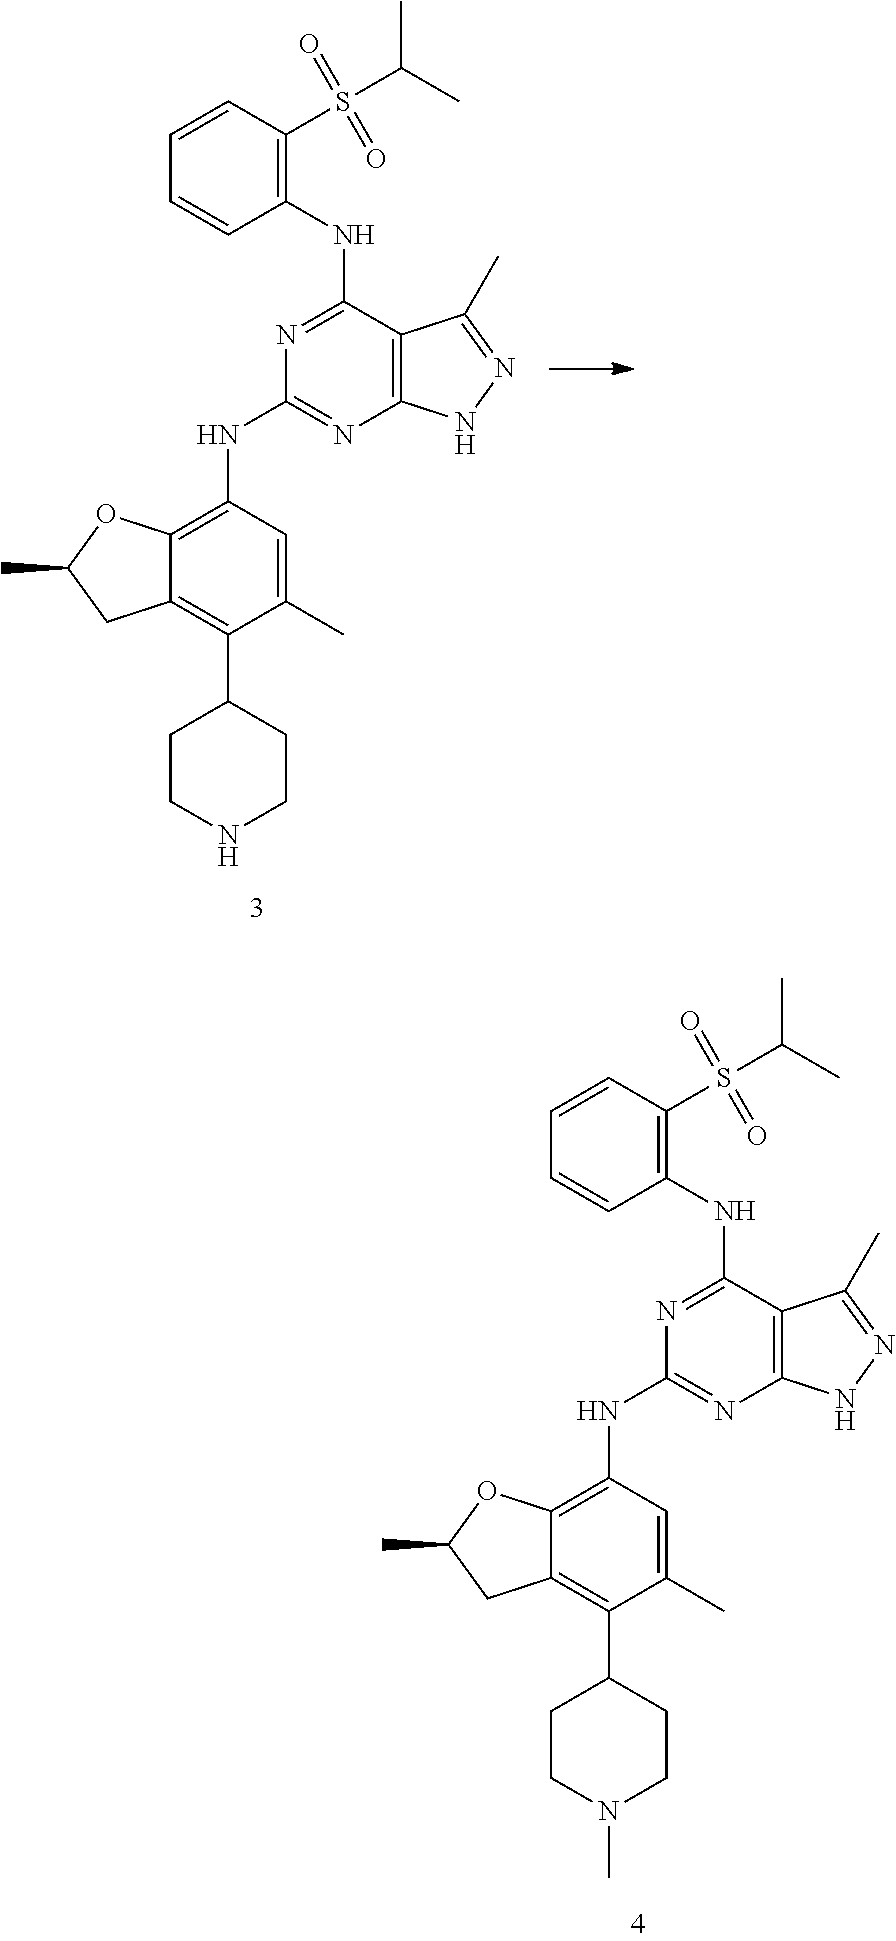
C1(C)=CC(NC2=NC3=C(C(NC4=C(S(C(C)C)(=O)=O)C=CC=C4)=N2)C(C)=NN3)=C2C(=C1C1CCNCC1)CC(C)O2.C1(C)=CC(NC2=NC3=C(C(NC4=C(S(C(C)C)(=O)=O)C=CC=C4)=N2)C(C)=NN3)=C2C(=C1C1CCN(C)CC1)CC(C)O2
